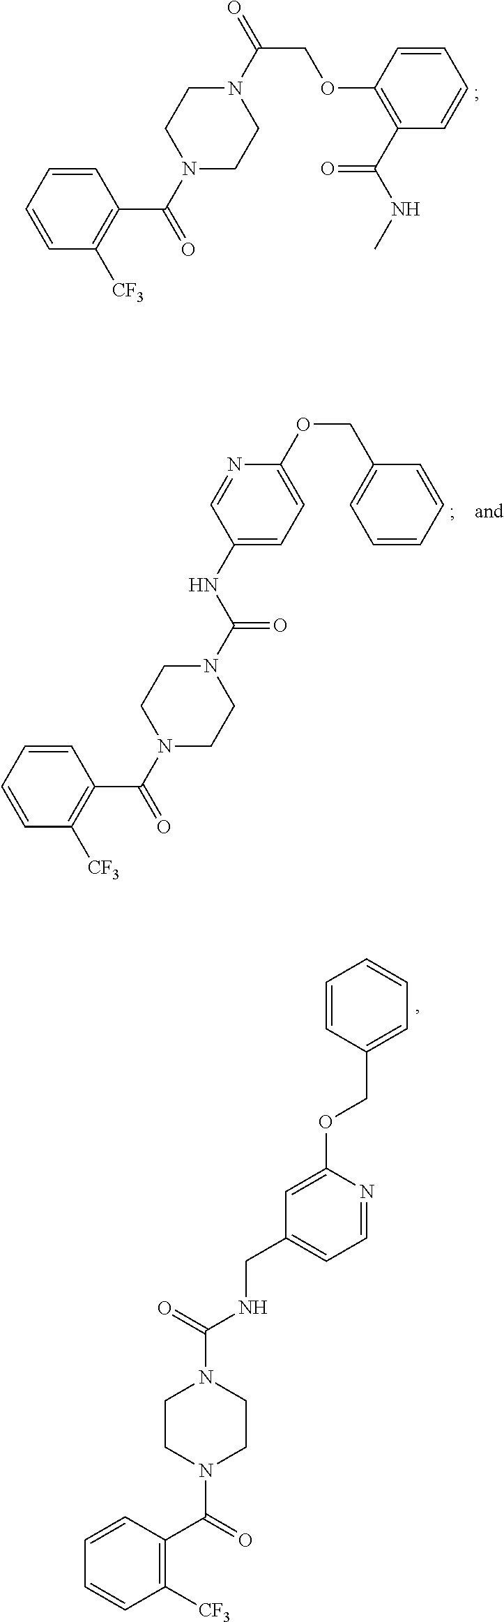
C1=CC(C(N2CCN(C(=O)COC3=C(C(NC)=O)C=CC=C3)CC2)=O)=C([CF3])C=C1.C1=CC(C(N2CCN(C(NC3=CC=C(OCC4=CC=CC=C4)N=C3)=O)CC2)=O)=C([CF3])C=C1.C1=CC(C(=O)N2CCN(C(=O)NCC3=CC=NC(OCC4=CC=CC=C4)=C3)CC2)=C([CF3])C=C1
